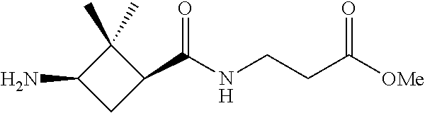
O=C(NCCC([OMe])=O)C1C(C)(C)C(N)C1
